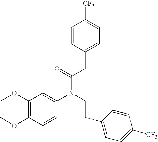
C1(OC)=C(OC)C=CC(N(CCC2=CC=C([CF3])C=C2)C(=O)CC2=CC=C([CF3])C=C2)=C1
